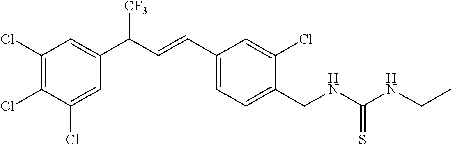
C1(CNC(=S)NCC)=CC=C(C=CC(C2=CC(Cl)=C(Cl)C(Cl)=C2)[CF3])C=C1Cl
